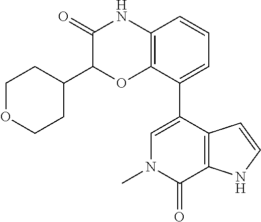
C1(=O)C(C2CCOCC2)OC2=C(N1)C=CC=C2C1=CN(C)C(=O)C2=C1C=CN2
